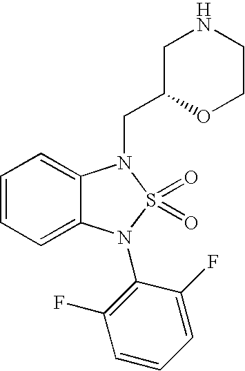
C1=CC=C2C(=C1)N(CC1CNCCO1)S(=O)(=O)N2C1=C(F)C=CC=C1F
